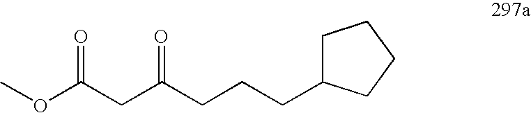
COC(CC(CCCC1CCCC1)=O)=O
